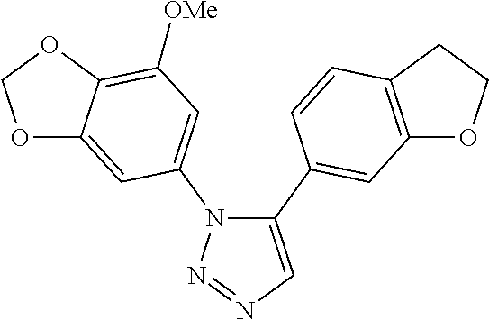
C1(C2=CC3=C(CCO3)C=C2)=CN=NN1C1=CC([OMe])=C2C(=C1)OCO2
